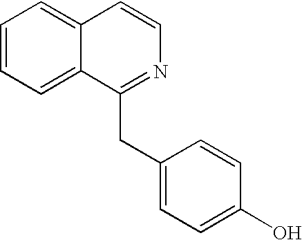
C1=CC=C2C(=C1)C=CN=C2CC1=CC=C(O)C=C1
